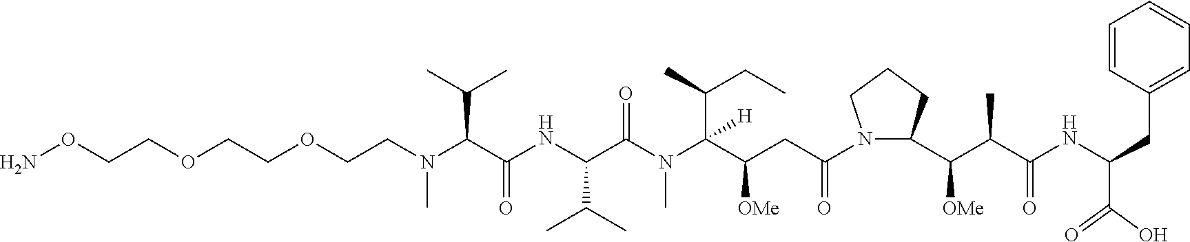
C(C(C(N(C(C(NC(C(N(CCOCCOCCON)C)C(C)C)=O)C(C)C)=O)C)(C(CC)C)[H])[OMe])C(N1C(C(C(C(NC(C(=O)O)CC2=CC=CC=C2)=O)C)[OMe])CCC1)=O
